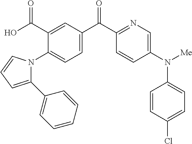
C1(C(O)=O)=CC(C(C2=NC=C(N([Me])C3=CC=C(Cl)C=C3)C=C2)=O)=CC=C1N1C(C2=CC=CC=C2)=CC=C1
